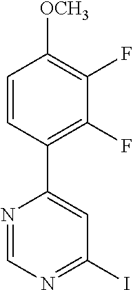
C1=CC(C2=CC(I)=NC=N2)=C(F)C(F)=C1[OCH3]
